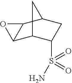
C12C3C(S(=O)(=O)N)CC(C1O2)C3
